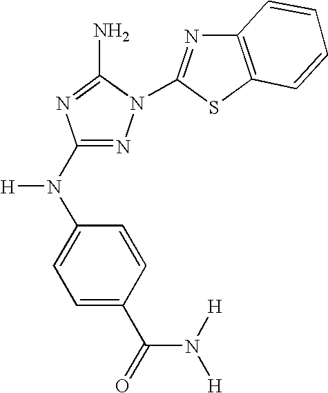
N1=C(N(C2=CC=C(C(=O)N([H])[H])C=C2)[H])N=C(N)N1C1=NC2=C(S1)C=CC=C2
